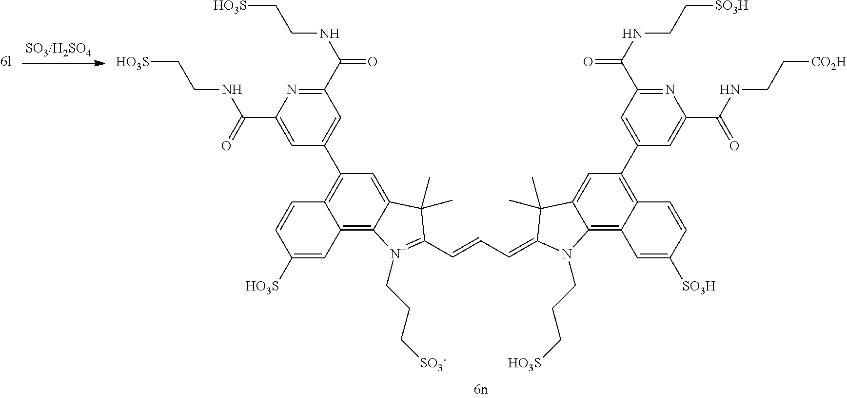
C1=C2C(=C3C(=C1C1=CC(C(NCC[HO3S])=O)=NC(C(NCC[HO3S])=O)=C1)C=CC([HO3S])=C3)[N+](CCC[SO3-])=C(C=CC=C1C(C)(C)C3=CC(C4=CC(C(NCC[SO3H])=O)=NC(C(NCC[CO2H])=O)=C4)=C4C(=C3N1CCC[HO3S])C=C([SO3H])C=C4)C2(C)C
